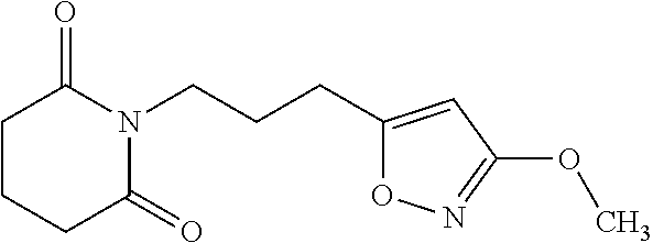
C(CCN1C(=O)CCCC1=O)C1=CC(OC)=NO1
